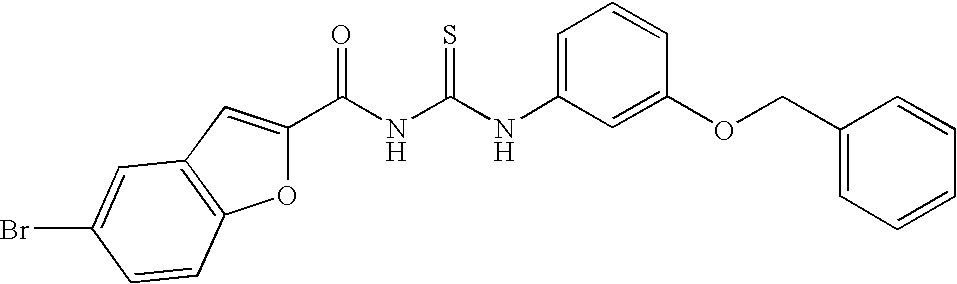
C(NC(NC1=CC=CC(OCC2=CC=CC=C2)=C1)=S)(=O)C1=CC2=C(O1)C=CC(Br)=C2
